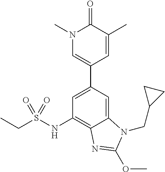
C12=CC(C3=CN(C)C(=O)C(C)=C3)=CC(NS(CC)(=O)=O)=C1N=C(OC)N2CC1CC1
